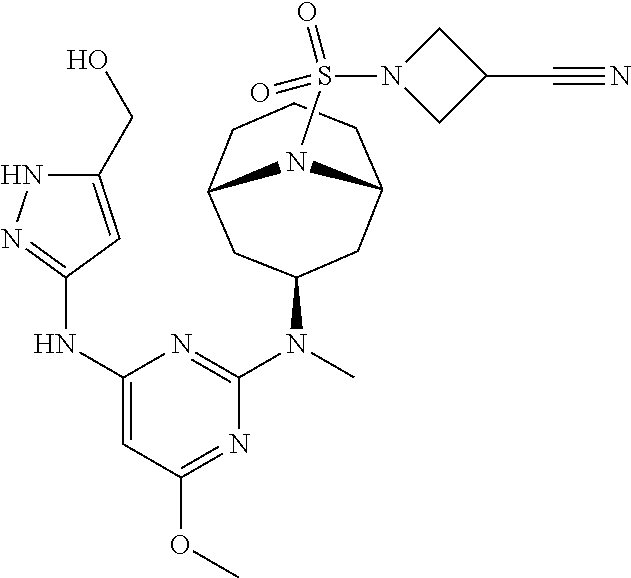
C12CC(N(C)C3=NC(NC4=NNC(CO)=C4)=CC(OC)=N3)CC(CCC1)N2S(N1CC(C#N)C1)(=O)=O
